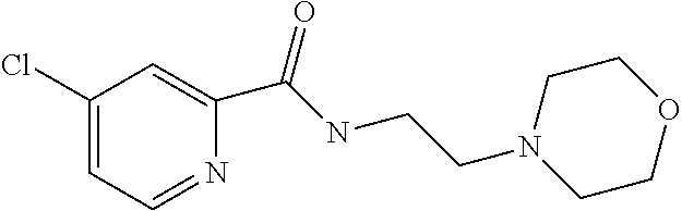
C1(Cl)=CC=NC(C(NCCN2CCOCC2)=O)=C1
